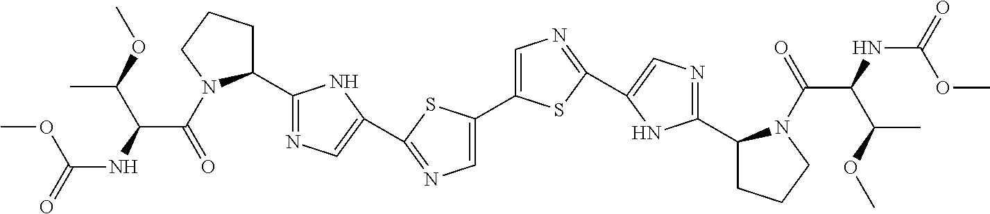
C1(C2=CN=C(C3=CN=C(C4CCCN4C(=O)C(NC(=O)OC)C(OC)C)N3)S2)=CN=C(C2=CN=C(C3CCCN3C(=O)C(NC(=O)OC)C(OC)C)N2)S1
